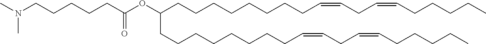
N(CCCCCC(OC(CCCCCCCCC=CCC=CCCCCC)CCCCCCCCC=CCC=CCCCCC)=O)(C)C
